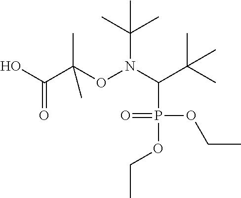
OC(=O)C(C)(ON(C(C(C)(C)C)P(=O)(OCC)OCC)C(C)(C)C)C
